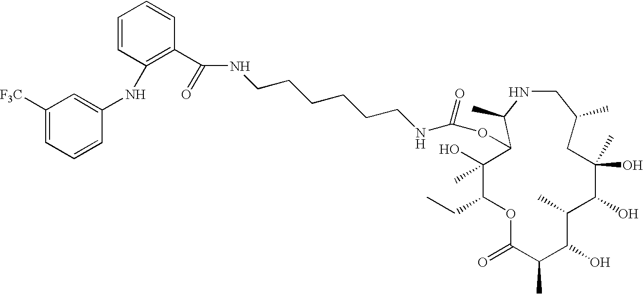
C1(C)(O)C(CC)OC(=O)C(C)C(O)C(C)C(O)C(C)(O)CC(C)CNC(C)C1OC(NCCCCCCNC(C1=C(NC2=CC([F3C])=CC=C2)C=CC=C1)=O)=O
